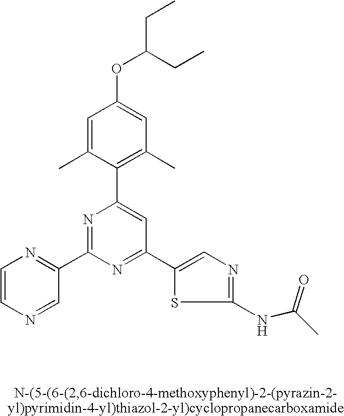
C1=C(C)C(C2=CC(C3=CN=C(NC(C)=O)S3)=NC(C3=NC=CN=C3)=N2)=C(C)C=C1OC(CC)CC
